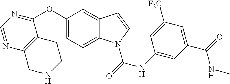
C1(OC2=NC=NC3=C2CCNC3)=CC=C2C(=C1)C=CN2C(NC1=CC(C(=O)NC)=CC([F3C])=C1)=O
